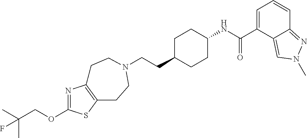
C(CC1CCC(NC(C2=CC=CC3=NN(C)C=C23)=O)CC1)N1CCC2=C(N=C(OCC(C)(C)F)S2)CC1
